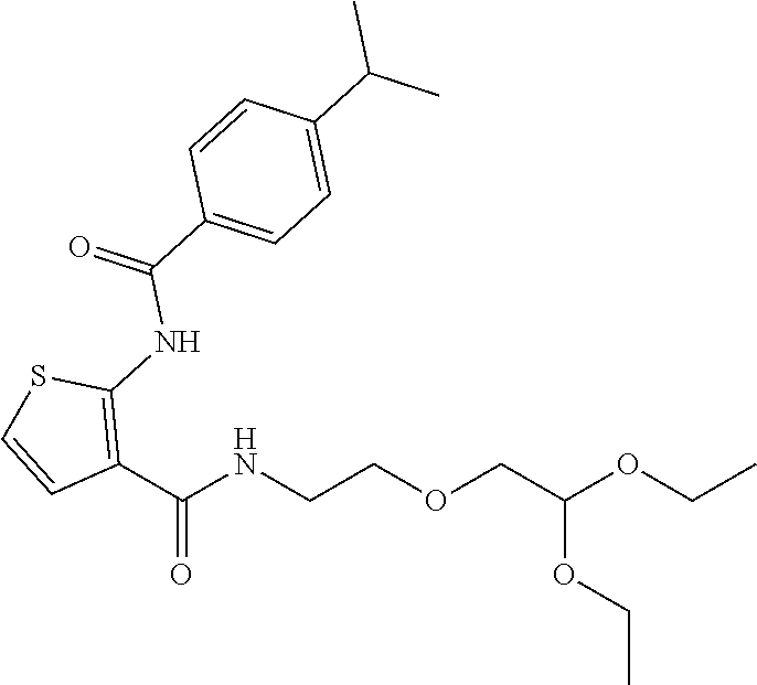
C(NCCOCC(OCC)OCC)(C1=C(NC(=O)C2=CC=C(C(C)C)C=C2)SC=C1)=O
